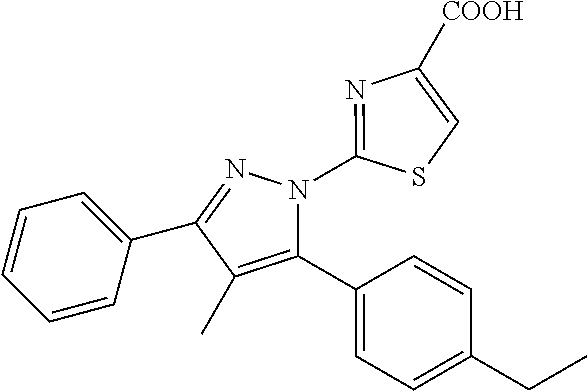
C1=CC=C(C2=NN(C3=NC([COOH])=CS3)C(C3=CC=C(CC)C=C3)=C2C)C=C1
